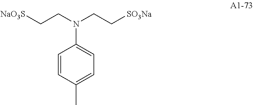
[NaO3S]CCN(CC[SO3Na])C1=CC=C(C)C=C1
